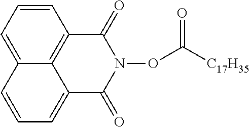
C1=CC2=CC=CC3=C2C(=C1)C(=O)N(OC(=O)[C17H35])C3=O
